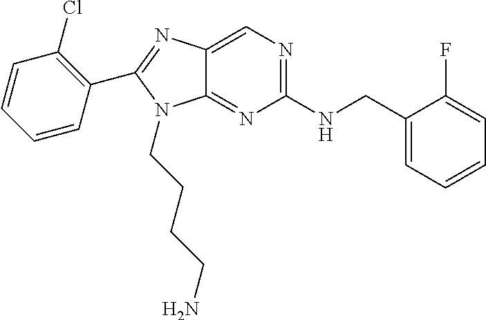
C1=CC(C2=NC3=CN=C(NCC4=CC=CC=C4F)N=C3N2CCCCN)=C(Cl)C=C1
